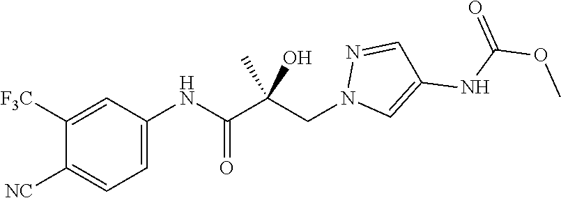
C1=C(NC(C(CN2C=C(NC(OC)=O)C=N2)(C)O)=O)C=C([F3C])C([NC])=C1
